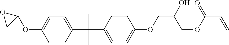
C1=CC(C(C2=CC=C(OCC(COC(=O)C=C)O)C=C2)(C)C)=CC=C1OC1OC1
